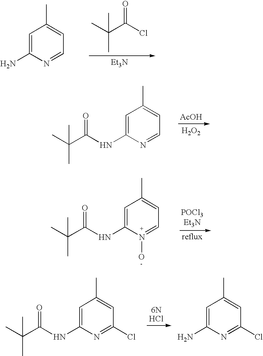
CC(C(Cl)=O)(C)C.[Et3N].C1=C(N)N=CC=C1C.[AcOH].[H2O2].C1=C(NC(C(C)(C)C)=O)N=CC=C1C.C1=C(NC(C(C)(C)C)=O)N(O)=CC=C1C.C1=C(NC(C(C)(C)C)=O)N=C(Cl)C=C1C.C1=C(N)N=C(Cl)C=C1C
